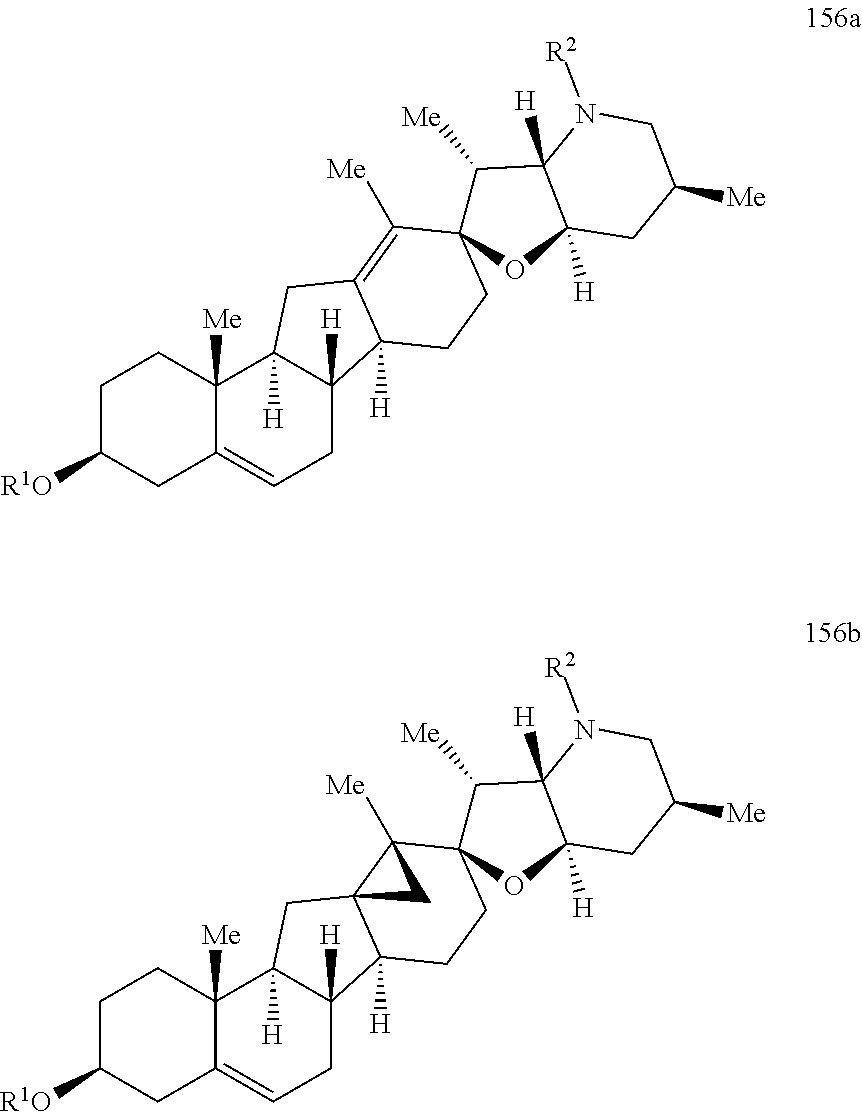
C1C([R1O])CC2=CCC3([H])C([H])(C2([Me])C1)CC1=C([Me])C2(CCC31[H])C([Me])C1([H])C([H])(O2)CC([Me])CN1[R2].C1C([R1O])CC2=CCC3([H])C([H])(C2([Me])C1)CC12C3([H])CCC3(C1([Me])C2)C([Me])C1([H])C([H])(O3)CC([Me])CN1[R2]
